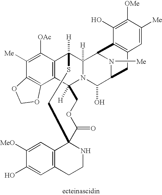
C12=C(C([OAc])=C([Me])C3=C1OCO3)C1([H])C3([H])N(C2([H])COC(=O)C2(CS1)C1=C(C=C(O)C([MeO])=C1)CCN2)C(O)C1N([Me])C3C2=C(C1)C=C([Me])C([OMe])=C2O
